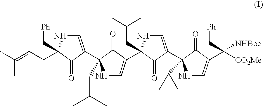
C1=C(C2(CC(C)C)NC=C(C3(CC(C)C)NC=C(C4(C(C)C)NC=C(C([CO2Me])(C[Ph])[NHBoc])C4=O)C3=O)C2=O)C(=O)C(CC=C(C)C)(C[Ph])N1
